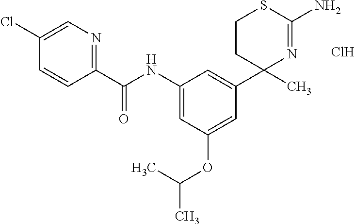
Cl.C1(NC(C2=NC=C(Cl)C=C2)=O)=CC(OC(C)C)=CC(C2(C)N=C(N)SCC2)=C1
